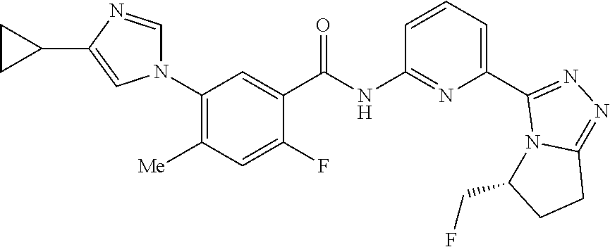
N(C(C1=CC(N2C=NC(C3CC3)=C2)=C([Me])C=C1F)=O)C1=NC(C2=NN=C3N2C(CF)CC3)=CC=C1
